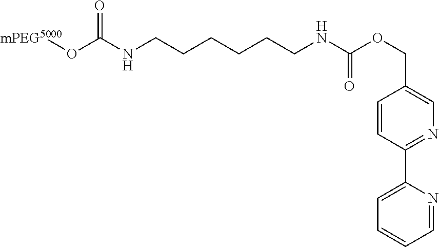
C1=CC(C2=CC=CC=N2)=NC=C1COC(NCCCCCCNC(O[mPEG5000])=O)=O
